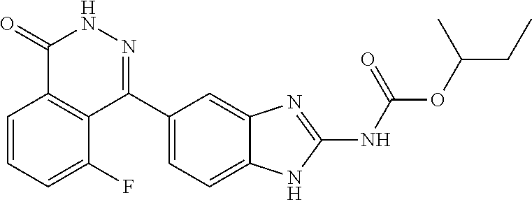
O(C(CC)C)C(=O)NC1=NC2=CC(C3=NNC(=O)C4=C3C(F)=CC=C4)=CC=C2N1
